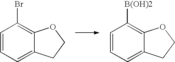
C1=CC=C2C(=C1[B(OH)2])OCC2.C1=CC=C2C(=C1Br)OCC2
